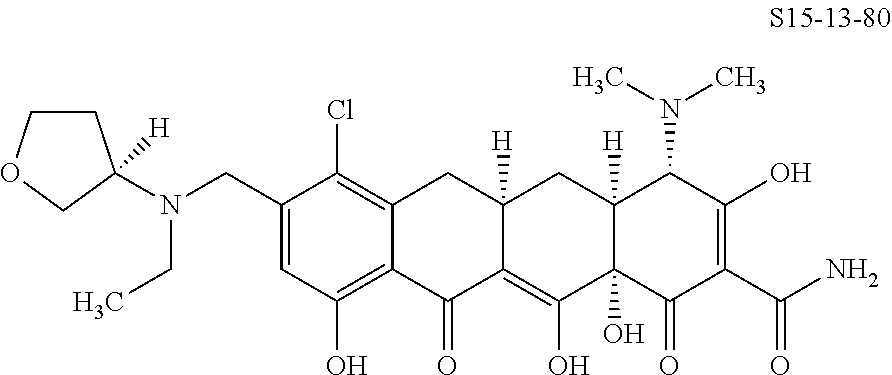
C(C1=CC(O)=C2C(=C1Cl)CC1([H])C(=C(O)C3(O)C([H])(C1)C(N(C)C)C(O)=C(C(N)=O)C3=O)C2=O)N(CC)C1([H])CCOC1
